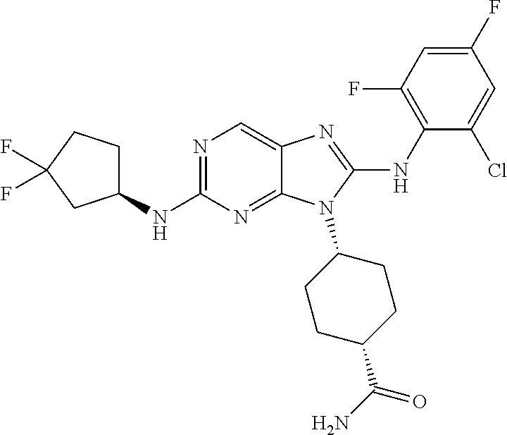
N1=C(NC2CCC(F)(F)C2)N=C2C(=C1)N=C(NC1=C(F)C=C(F)C=C1Cl)N2C1CCC(C(N)=O)CC1
